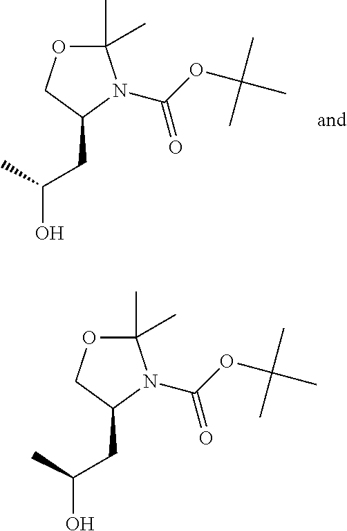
C1(C)(C)OCC(CC(O)C)N1C(OC(C)(C)C)=O.C1(C)(C)OCC(CC(O)C)N1C(OC(C)(C)C)=O
